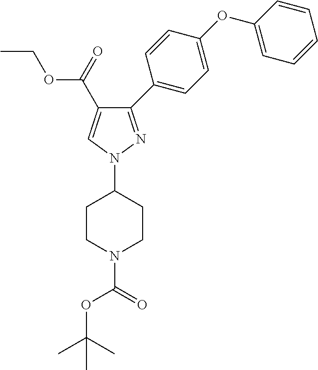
C1CN(C(=O)OC(C)(C)C)CCC1N1N=C(C2=CC=C(OC3=CC=CC=C3)C=C2)C(C(OCC)=O)=C1
